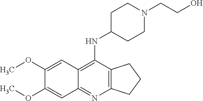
C1(OC)=CC2=C(NC3CCN(CCO)CC3)C3=C(N=C2C=C1OC)CCC3
